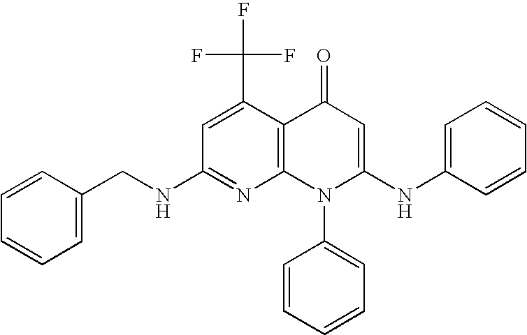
C1(NCC2=CC=CC=C2)=NC2=C(C(C(F)(F)F)=C1)C(=O)C=C(NC1=CC=CC=C1)N2C1=CC=CC=C1
